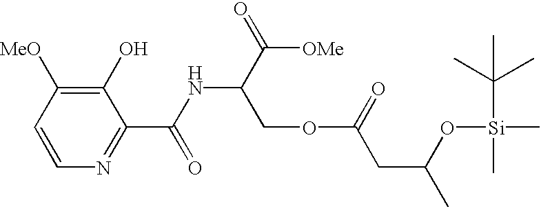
C1=CC([MeO])=C(O)C(C(=O)NC(COC(CC(O[Si](C)(C(C)(C)C)C)C)=O)C([OMe])=O)=N1
